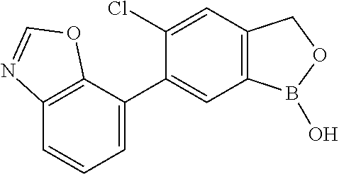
C12=C(C(C3=CC4=C(C=C3Cl)COB4O)=CC=C1)OC=N2
